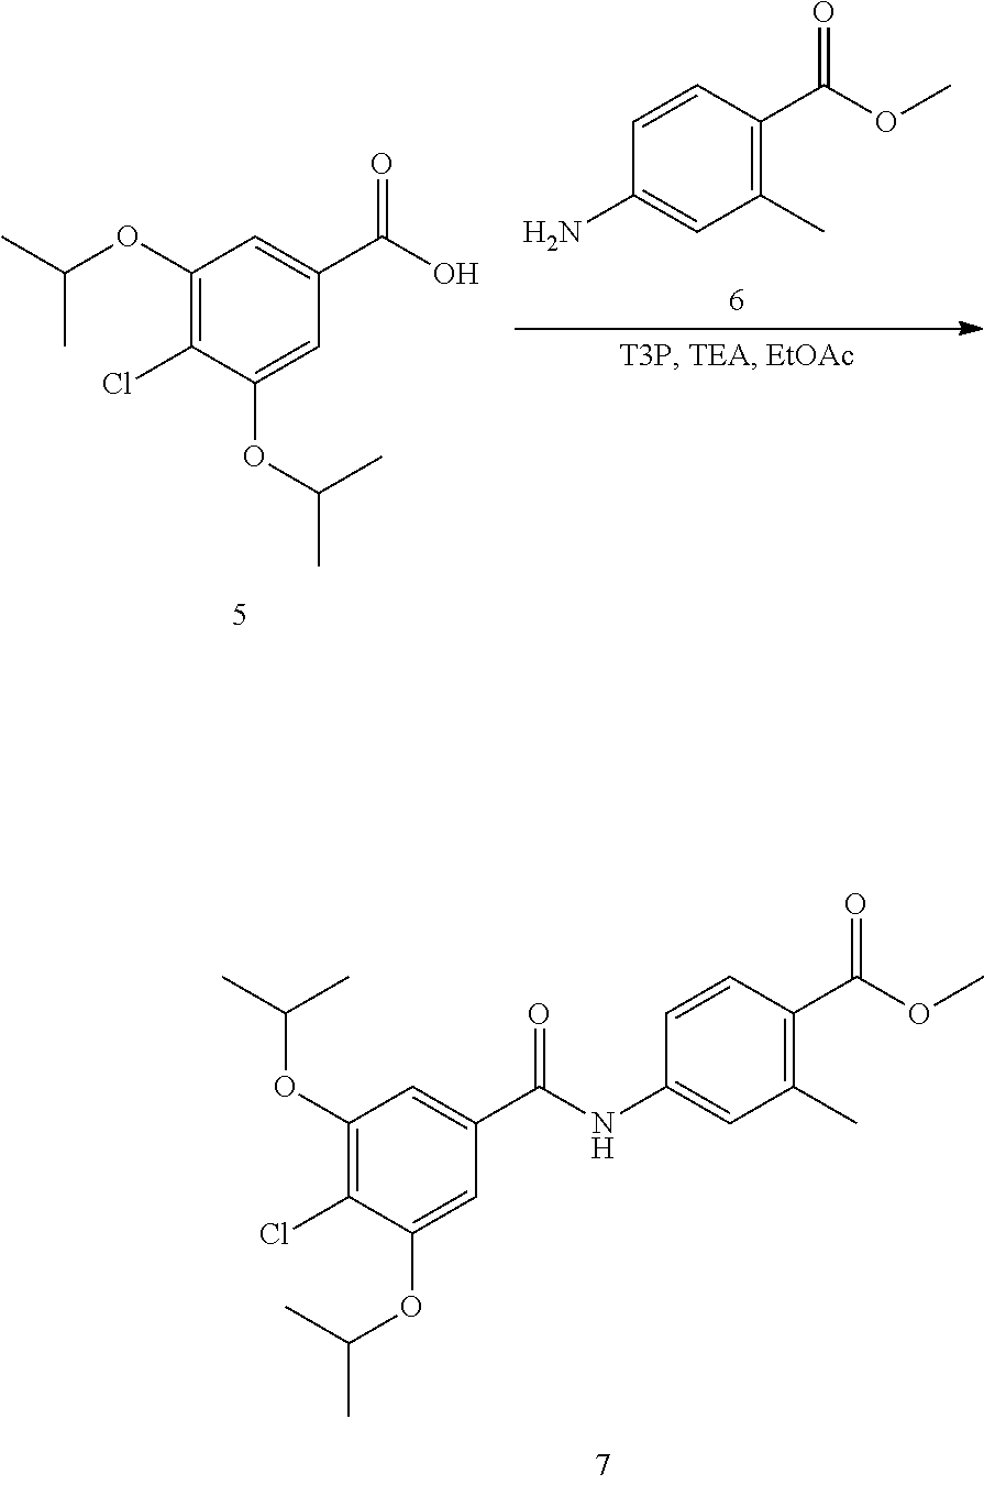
C1(OC(C)C)=C(Cl)C(OC(C)C)=CC(C(NC2=CC(C)=C(C(OC)=O)C=C2)=O)=C1.C1(OC(C)C)=C(Cl)C(OC(C)C)=CC(C(O)=O)=C1.C1(C)=C(C(OC)=O)C=CC(N)=C1
